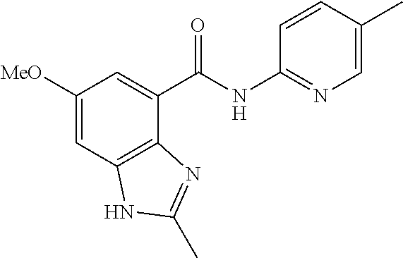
C1([MeO])=CC2=C(C(C(NC3=NC=C(C)C=C3)=O)=C1)N=C(C)N2
